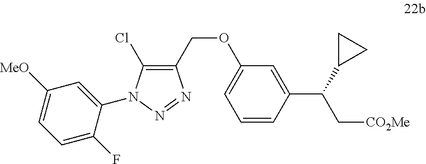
C1(COC2=CC=CC(C(C3CC3)C[CO2Me])=C2)=C(Cl)N(C2=CC([MeO])=CC=C2F)N=N1
